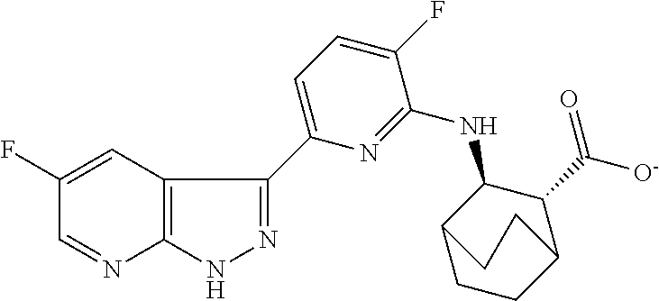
C1(F)=CC2=C(N=C1)NN=C2C1=CC=C(F)C(NC2C3CCC(C2C([O-])=O)CC3)=N1
